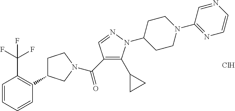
C(C1=C(C2CC2)N(C2CCN(C3=NC=CN=C3)CC2)N=C1)(=O)N1CC(C2=C(C(F)(F)F)C=CC=C2)CC1.Cl
